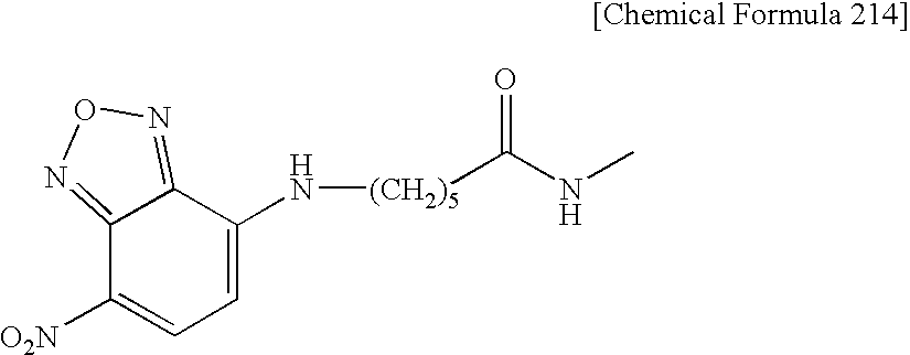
C12=NON=C1C(N[(CH2)5]C(=O)NC)=CC=C2[O2N]
